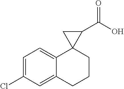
C1(Cl)=CC=C2C(=C1)CCCC21C(C(O)=O)C1
